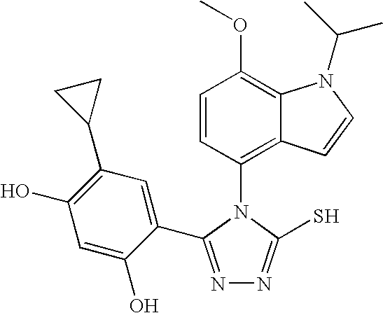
N1=C(C2=CC(C3CC3)=C(O)C=C2O)N(C2=C3C(=C(OC)C=C2)N(C(C)C)C=C3)C(S)=N1
